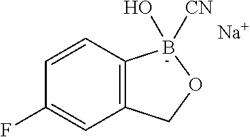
C12=C(C=CC(F)=C1)B([CN])(O)OC2.[Na]
